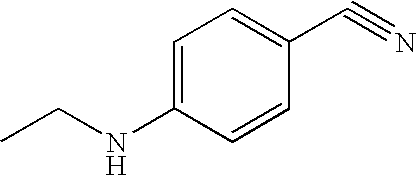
C1=C(NCC)C=CC(C#N)=C1
